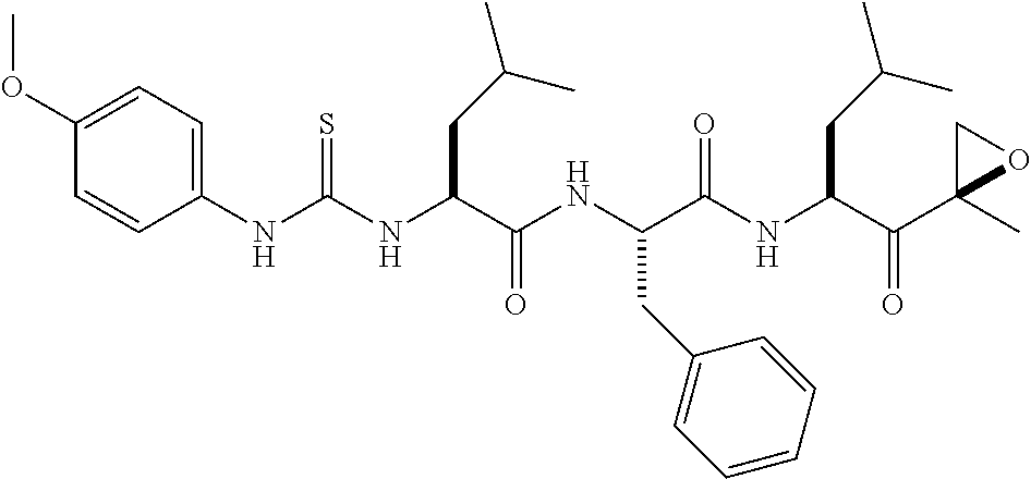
C(NC(C(NC(C(NC(C(C1(C)OC1)=O)CC(C)C)=O)CC1=CC=CC=C1)=O)CC(C)C)(NC1=CC=C(OC)C=C1)=S
